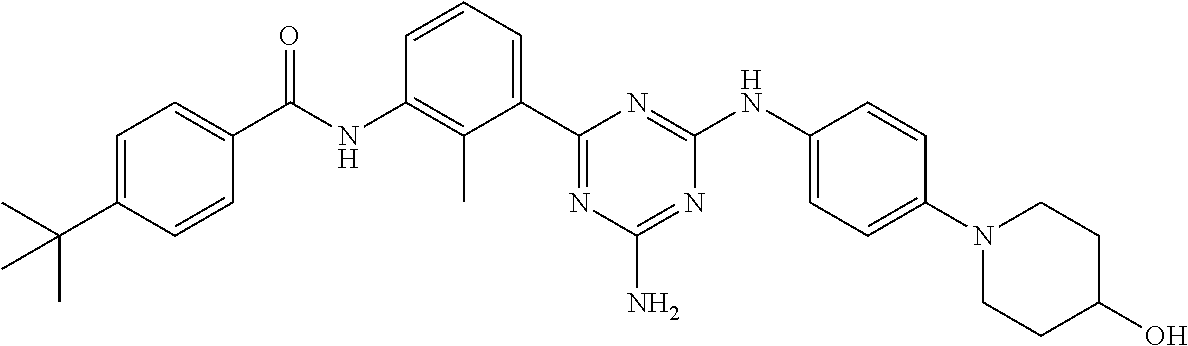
N(C1=C(C)C(C2=NC(N)=NC(NC3=CC=C(N4CCC(O)CC4)C=C3)=N2)=CC=C1)C(=O)C1=CC=C(C(C)(C)C)C=C1
